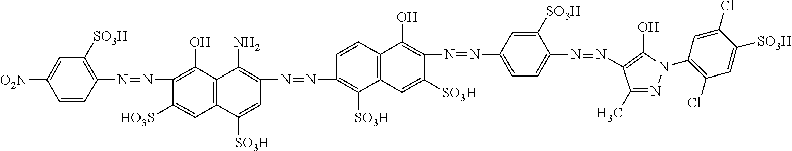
C1=CC(N=NC2=C(O)C3=C(C=C2[HO3S])C([SO3H])=CC(N=NC2=C([SO3H])C4=C(C=C2)C(O)=C(N=NC2=CC=C(N=NC5=C(O)N(C6=C(Cl)C=C([SO3H])C(Cl)=C6)N=C5C)C([SO3H])=C2)C([SO3H])=C4)=C3N)=C([SO3H])C=C1[O2N]
